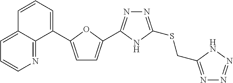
C1(C2=CC=C(C3=NN=C(SCC4=NN=NN4)N3)O2)=CC=CC2=CC=CN=C12
